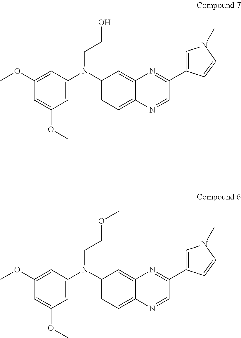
C1(OC)=CC(N(C2=CC=C3C(=C2)N=C(C2=CN(C)C=C2)C=N3)CCO)=CC(OC)=C1.C1(OC)=CC(N(C2=CC=C3C(=C2)N=C(C2=CN(C)C=C2)C=N3)CCOC)=CC(OC)=C1
